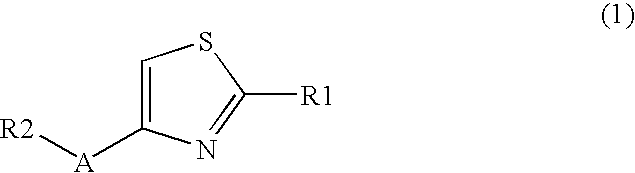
C1=C([A][R2])N=C([R1])S1
